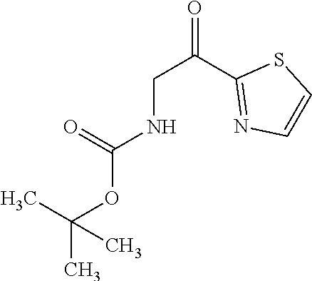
O=C(CNC(OC(C)(C)C)=O)C1=NC=CS1
